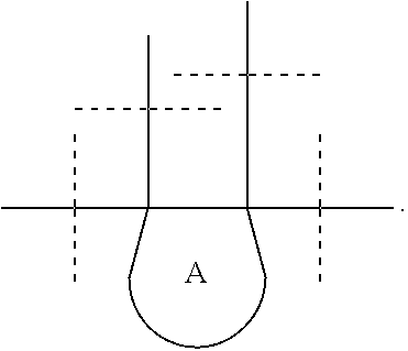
CC(C)(C)C(C(C(C)(C)C)(C(C)(C)C)C)(C)C(C)(C)C.[A]
